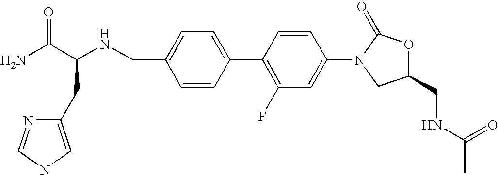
C1(CC(NCC2=CC=C(C3=C(F)C=C(N4CC(CNC(C)=O)OC4=O)C=C3)C=C2)C(N)=O)=CNC=N1
